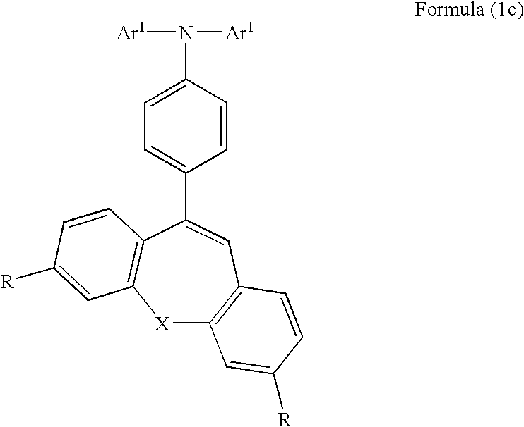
[X]1C2=C(C=C(C3=CC=C(N([Ar1])[Ar1])C=C3)C3=C1C=C([R])C=C3)C=CC([R])=C2
